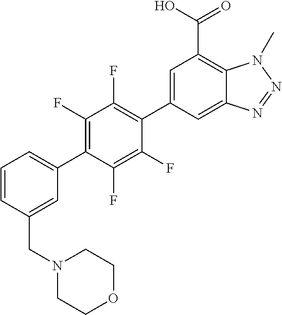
C12=CC(C3=C(F)C(F)=C(C4=CC=CC(CN5CCOCC5)=C4)C(F)=C3F)=CC(C(O)=O)=C1N(C)N=N2
